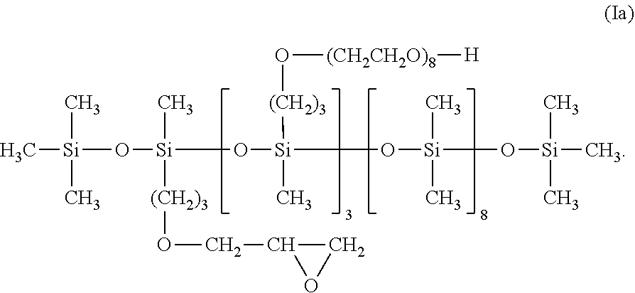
C[Si](O[Si](C)([(CH2)3]OCC1CO1)O[Si]([(CH2)3]O[(CH2CH2O)8][H])(C)O[Si](C)(C)O[Si](C)(C)C)(C)C
